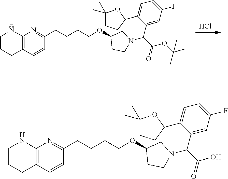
Cl.C12=C(C=CC(CCCCOC3CCN(C(C4=CC(F)=CC=C4C4CCC(C)(C)O4)C(=O)OC(C)(C)C)C3)=N1)CCCN2.C12=C(C=CC(CCCCOC3CCN(C(C4=CC(F)=CC=C4C4CCC(C)(C)O4)C(=O)O)C3)=N1)CCCN2
